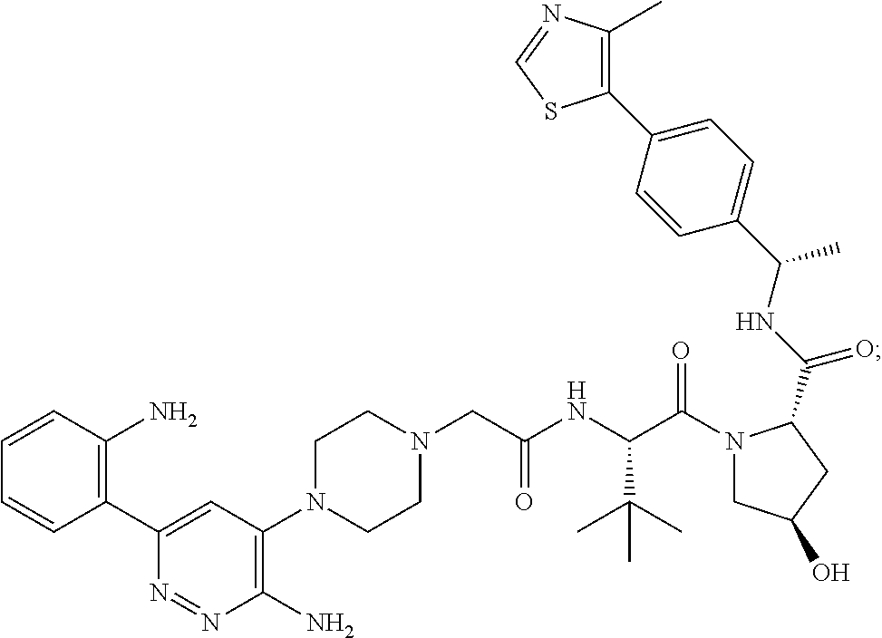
C1(C2=C(N)C=CC=C2)=CC(N2CCN(CC(NC(C(N3CC(O)CC3C(NC(C3=CC=C(C4=C(C)N=CS4)C=C3)C)=O)=O)C(C)(C)C)=O)CC2)=C(N)N=N1
